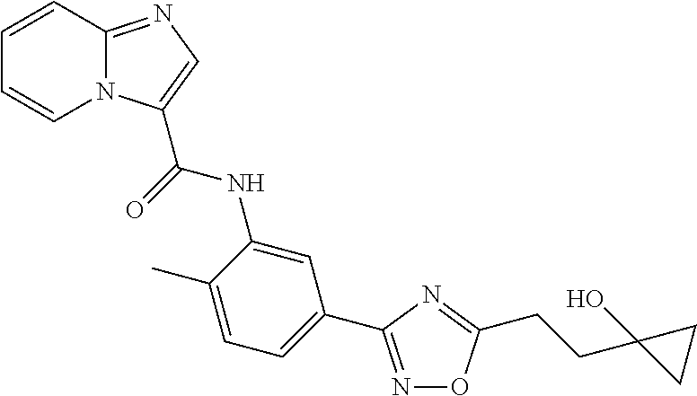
C1=CC2=NC=C(C(=O)NC3=CC(C4=NOC(CCC5(O)CC5)=N4)=CC=C3C)N2C=C1
